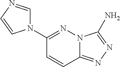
C1(N2C=NC=C2)=NN2C(=NN=C2N)C=C1
